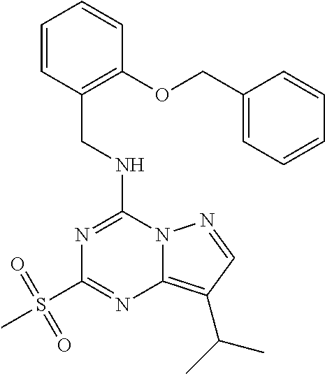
C1=CC(CNC2=NC(S(C)(=O)=O)=NC3=C(C(C)C)C=NN23)=C(OCC2=CC=CC=C2)C=C1
